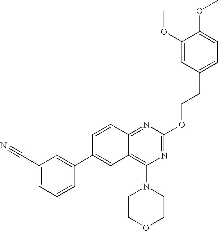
N1=C2C(=C(N3CCOCC3)N=C1OCCC1=CC=C(OC)C(OC)=C1)C=C(C1=CC(C#N)=CC=C1)C=C2
